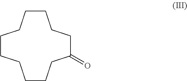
C1CCCCCCCCC(=O)CC1
